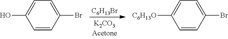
C1=CC(Br)=CC=C1O.[C6H13Br].C1=CC(Br)=CC=C1[C6H13O]
